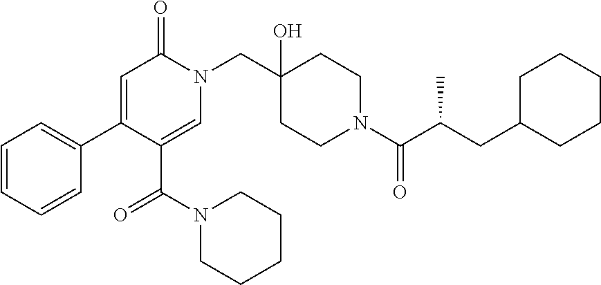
C1(C2=CC(=O)N(CC3(O)CCN(C(C(CC4CCCCC4)C)=O)CC3)C=C2C(N2CCCCC2)=O)=CC=CC=C1
